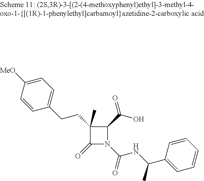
C(C1=CC=C([MeO])C=C1)CC1(C)C(=O)N(C(NC(C2=CC=CC=C2)C)=O)C1C(O)=O
